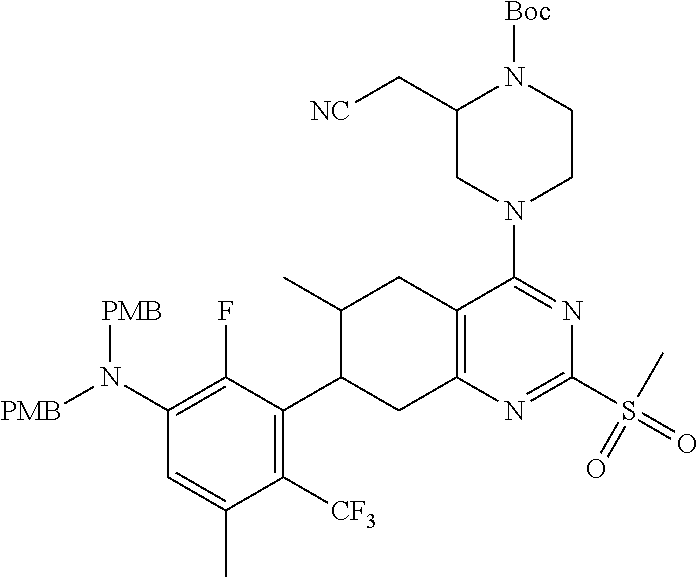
C1(N([PMB])[PMB])=C(F)C(C2CC3=C(CC2C)C(N2CCN([Boc])C(C[NC])C2)=NC(S(C)(=O)=O)=N3)=C([CF3])C(C)=C1
